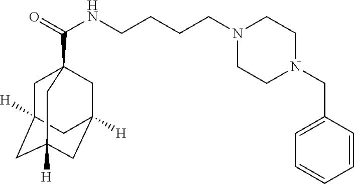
C(NCCCCN1CCN(CC2=CC=CC=C2)CC1)(=O)C12CC3([H])CC([H])(CC([H])(C1)C3)C2
